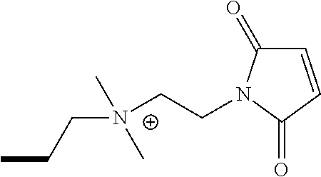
C1(=O)C=CC(=O)N1CC[N+](CCC)(C)C
